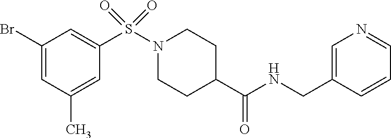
C1(Br)=CC(C)=CC(S(N2CCC(C(NCC3=CN=CC=C3)=O)CC2)(=O)=O)=C1
